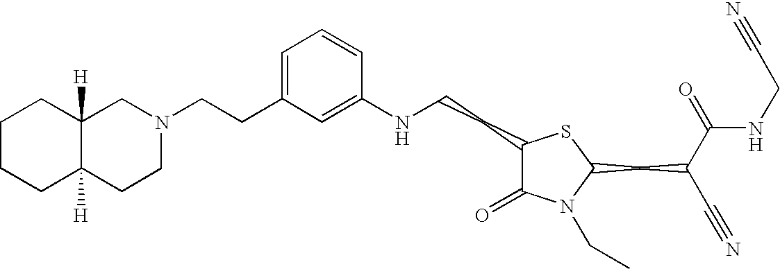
C1=C(CCN2CC3([H])C([H])(CC2)CCCC3)C=C(NCCC2C(=O)N(CC)C(CC(C#N)C(=O)NCC#N)S2)C=C1
